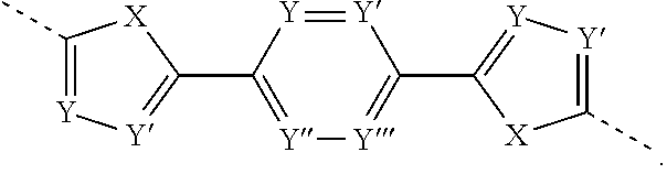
[Y]1=C(C2=[Y][Y]=C(C)[X]2)[Y]=[Y]C(C2=[Y][Y]=C(C)[X]2)=[Y]1
